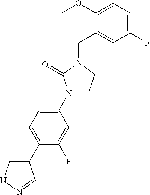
C1(C2=CC=C(N3CCN(CC4=CC(F)=CC=C4OC)C3=O)C=C2F)=CNN=C1
